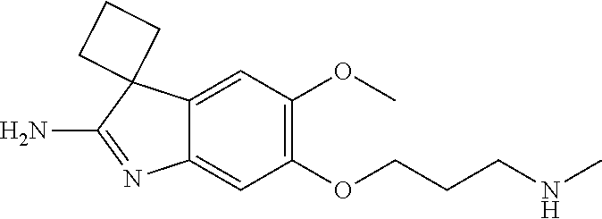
N(CCCOC1=C(OC)C=C2C(=C1)N=C(N)C21CCC1)C
